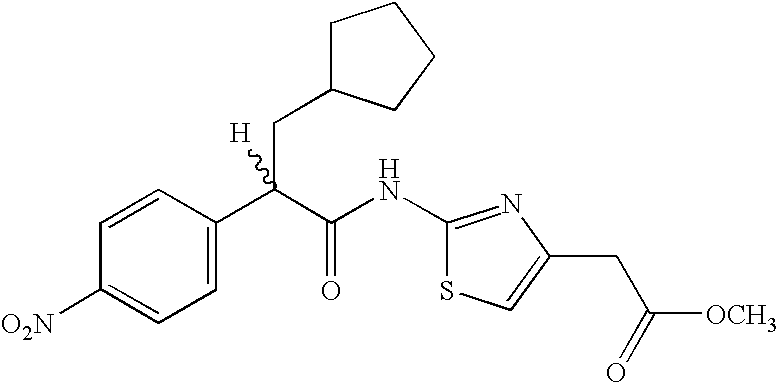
C1=C(C(C(NC2=NC(CC(=O)[OCH3])=CS2)=O)(CC2CCCC2)[H])C=CC([O2N])=C1
